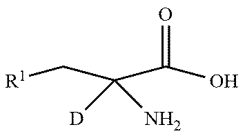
[R1]CC(C(O)=O)(N)[D]
